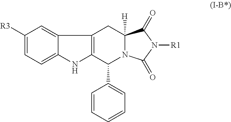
C1=C2C(=CC([R3])=C1)C1=C(N2)C(C2=CC=CC=C2)N2C([H])(C1)C(=O)N([R1])C2=O
